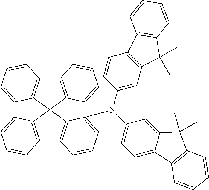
C1(N(C2=CC=C3C(=C2)C(C)(C)C2=C3C=CC=C2)C2=CC=CC3=C2C2(C4=C3C=CC=C4)C3=C(C4=C2C=CC=C4)C=CC=C3)=CC2=C(C=C1)C1=C(C2(C)C)C=CC=C1
